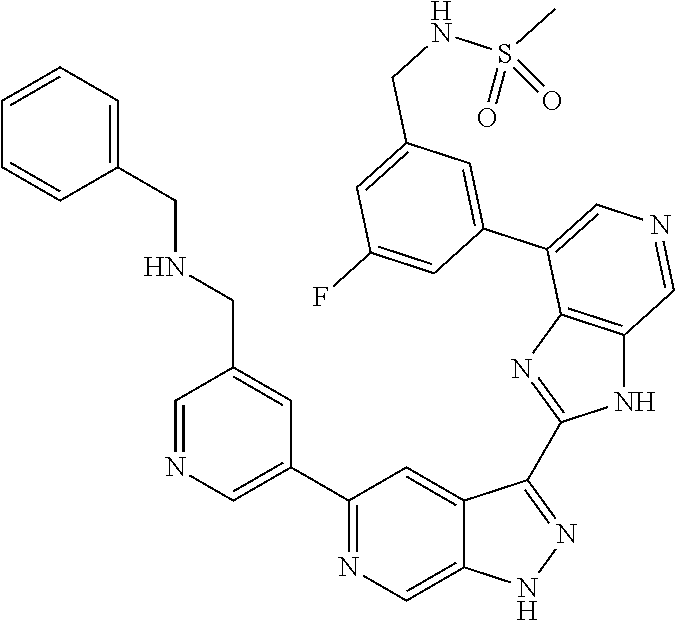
C1(C2=CN=CC(CNCC3=CC=CC=C3)=C2)=NC=C2C(=C1)C(C1=NC3=C(N1)C=NC=C3C1=CC(CNS(C)(=O)=O)=CC(F)=C1)=NN2
